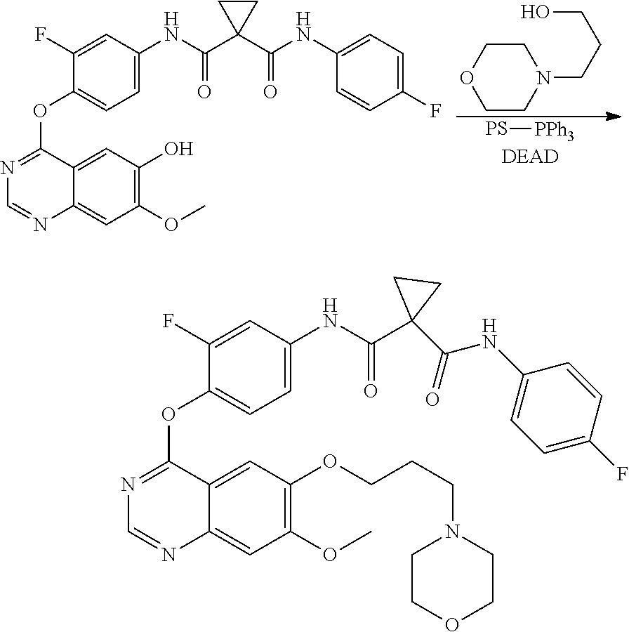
C1=C(NC(C2(C(NC3=CC=C(F)C=C3)=O)CC2)=O)C=C(F)C(OC2=NC=NC3=CC(OC)=C(O)C=C23)=C1.C1CN(CCCO)CCO1.[PS][PPh3].C1=C(NC(C2(C(NC3=CC=C(F)C=C3)=O)CC2)=O)C=C(F)C(OC2=NC=NC3=CC(OC)=C(OCCCN4CCOCC4)C=C23)=C1
